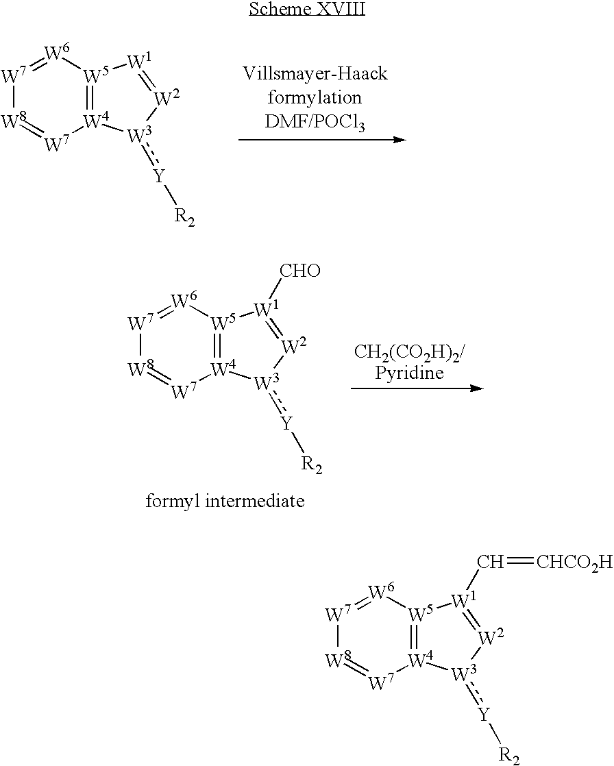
[W8]1=[W7][W4]2=[W5]([W6]=[W7]1)[W1]=[W2][W3]2:[Y][R2].[W8]1=[W7][W4]2=[W5]([W6]=[W7]1)[W1]([CHO])=[W2][W3]2:[Y][R2].[W8]1=[W7][W4]2=[W5]([W6]=[W7]1)[W1](C=[CHCO2H])=[W2][W3]2:[Y][R2]
